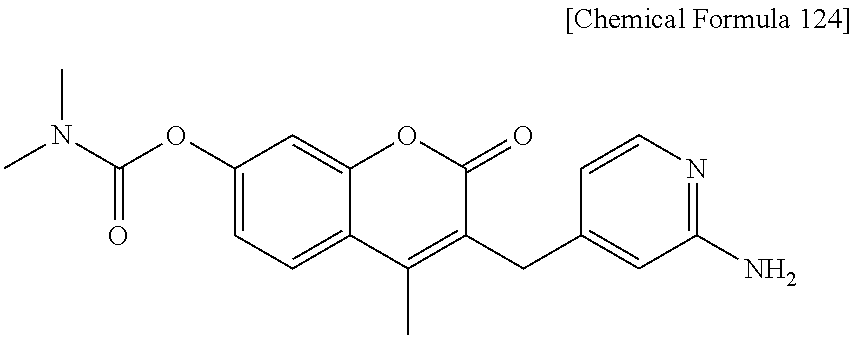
C1(OC(N(C)C)=O)=CC=C2C(=C1)OC(=O)C(CC1=CC(N)=NC=C1)=C2C
